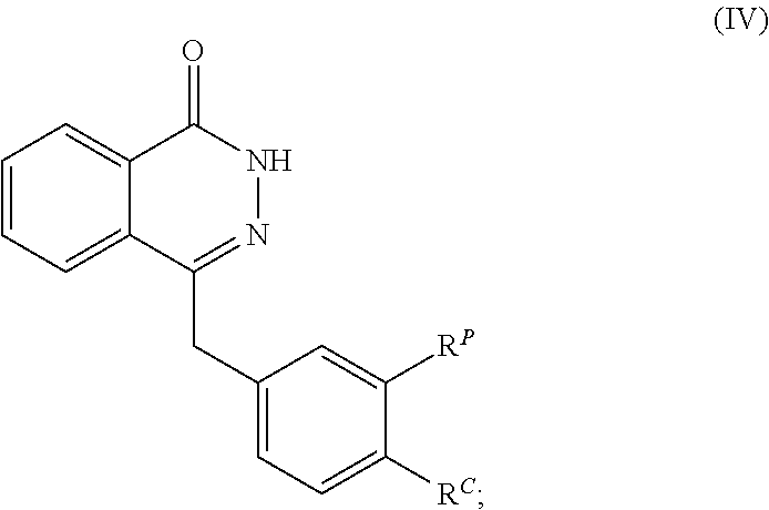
C1=CC=C2C(=C1)C(=O)NN=C2CC1=CC=C([RC])C([RP])=C1
